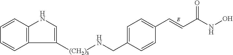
C(C1=CC=C(C=CC(=O)NO)C=C1)N[(CH2)3]C1=CNC2=C1C=CC=C2
